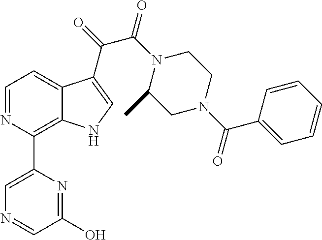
C1=NC(C2=CN=CC(O)=N2)=C2C(=C1)C(C(=O)C(N1C(C)CN(C(=O)C3=CC=CC=C3)CC1)=O)=CN2
